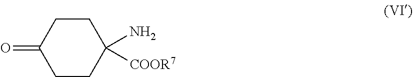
C1CC(=O)CCC1(N)[COOR7]
